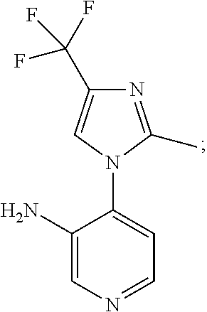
C1(N)=CN=CC=C1N1C(C)=NC(C(F)(F)F)=C1
